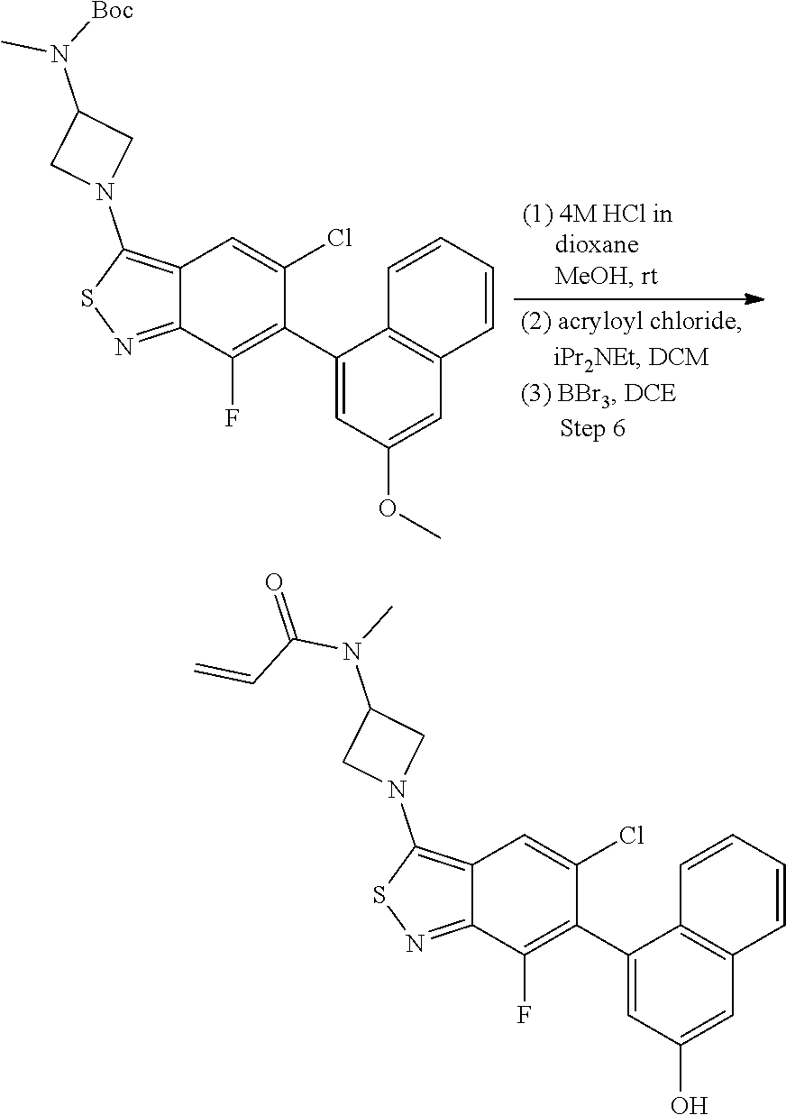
C12=C(N3CC(N([Boc])C)C3)SN=C1C(F)=C(C1=CC(OC)=CC3=C1C=CC=C3)C(Cl)=C2.C12=C(N3CC(N(C)C(C=C)=O)C3)SN=C1C(F)=C(C1=CC(O)=CC3=C1C=CC=C3)C(Cl)=C2
